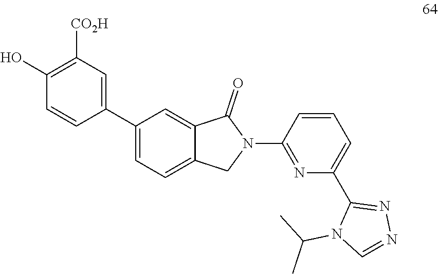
C1(C2=CC=C3C(=C2)C(=O)N(C2=NC(C4=NN=CN4C(C)C)=CC=C2)C3)=CC([CO2H])=C(O)C=C1
